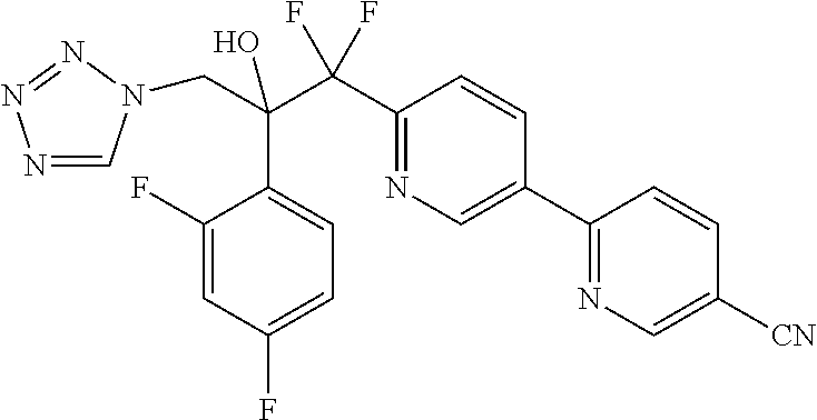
C(C(C(C1=NC=C(C2=NC=C([CN])C=C2)C=C1)(F)F)(O)C1=CC=C(F)C=C1F)N1C=NN=N1
